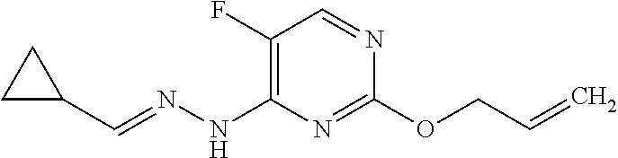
C1(F)=C(NN=CC2CC2)N=C(OCC=C)N=C1
